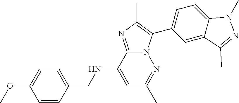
C1=C(NCC2=CC=C(OC)C=C2)C2=NC(C)=C(C3=CC=C4C(=C3)C(C)=NN4C)N2N=C1C
